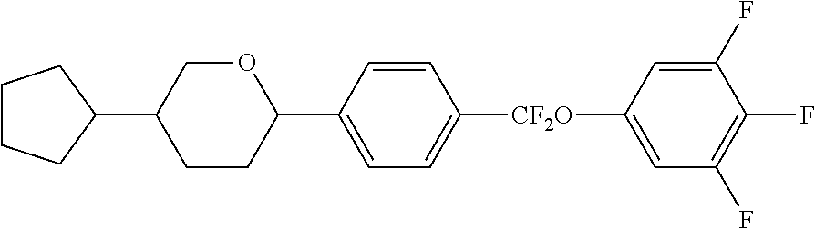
C1(F)=CC([CF2O]C2=CC=C(C3OCC(C4CCCC4)CC3)C=C2)=CC(F)=C1F
